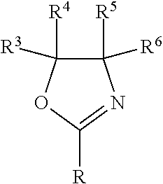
C1([R6])([R5])C([R3])([R4])OC([R])=N1
